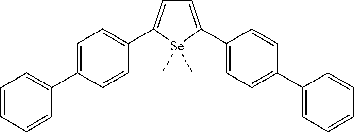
C1=C(C2=CC=C(C3=CC=CC=C3)C=C2)[Se](C)(C)C(C2=CC=C(C3=CC=CC=C3)C=C2)=C1
